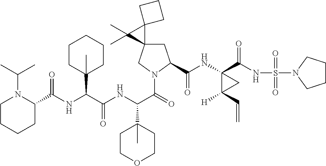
C1C2(CN(C(C(NC(C(NC(=O)C3N(C(C)C)CCCC3)C3(C)CCCCC3)=O)C3(C)CCOCC3)=O)C1C(NC1(C(NS(N3CCCC3)(=O)=O)=O)C([H])(C=C)C1)=O)C1(C2(C)C)CCC1
